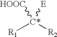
[R1][C*]([R2])([HOOC])[E]
